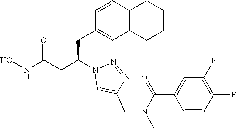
N1=NN(C(CC2=CC3=C(C=C2)CCCC3)CC(NO)=O)C=C1CN(C(C1=CC(F)=C(F)C=C1)=O)C
